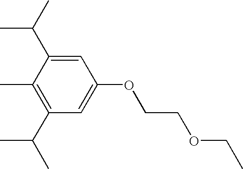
C1(C(C)C)=C(C)C(C(C)C)=CC(OCCOCC)=C1
